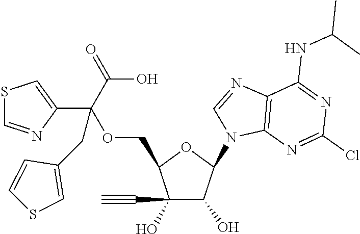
C1(C#C)(O)C(O)C(N2C3=C(N=C2)C(NC(C)C)=NC(Cl)=N3)OC1COC(C1=CSC=N1)(C(O)=O)CC1=CSC=C1
